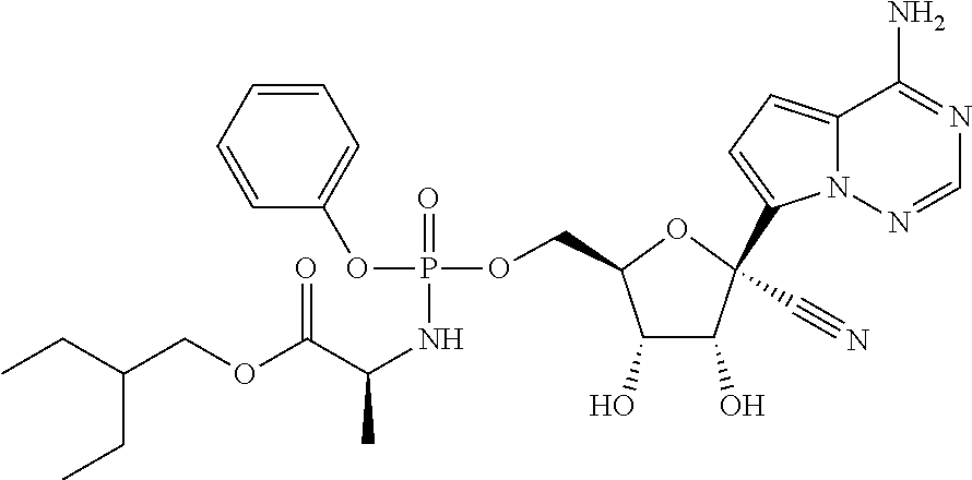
C12=CC=C(C3(C#N)C(O)C(O)C(COP(OC4=CC=CC=C4)(=O)NC(C(OCC(CC)CC)=O)C)O3)N1N=CN=C2N
